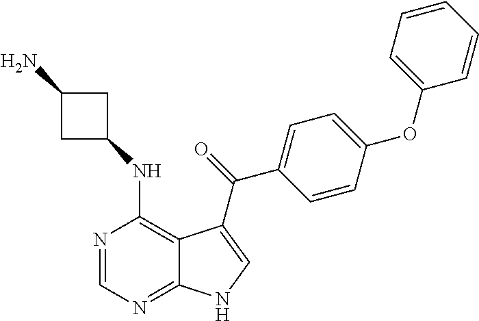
C1(NC2=C3C(=NC=N2)NC=C3C(=O)C2=CC=C(OC3=CC=CC=C3)C=C2)CC(N)C1
